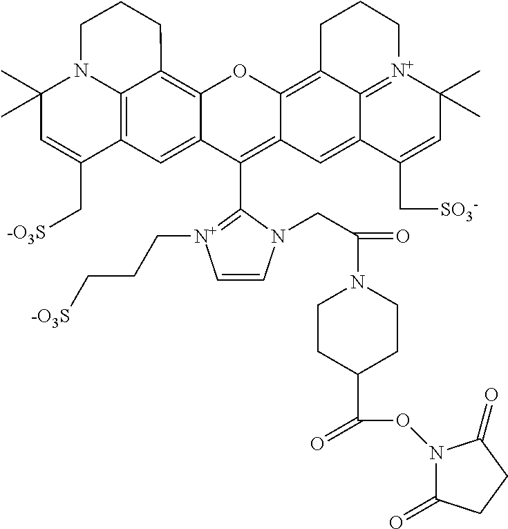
C12=C3C4=C(C=C1C(C1=[N+](CCC[-O3S])C=CN1CC(N1CCC(C(ON5C(=O)CCC5=O)=O)CC1)=O)=C1C(=C5C6=[N+](C(C)(C)C=C(C[SO3-])C6=C1)CCC5)O2)C(C[-O3S])=CC(C)(C)N4CCC3
